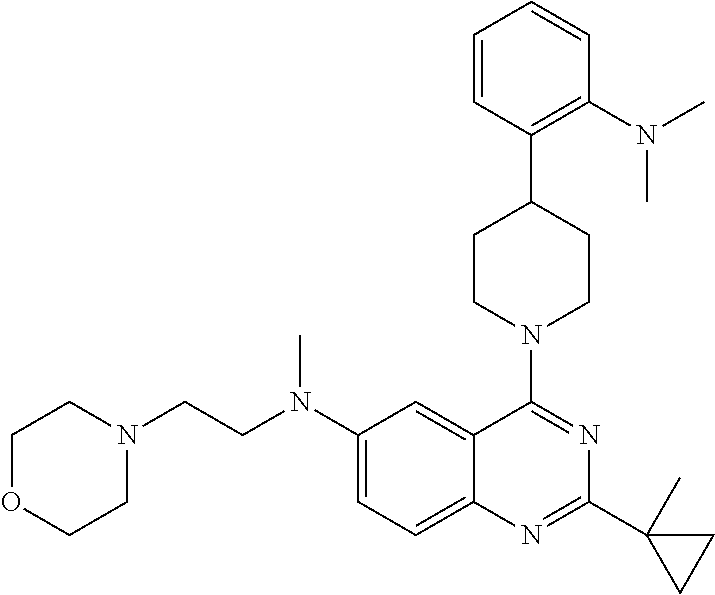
C1(N(CCN2CCOCC2)C)=CC=C2C(=C1)C(N1CCC(C3=C(N(C)C)C=CC=C3)CC1)=NC(C1(C)CC1)=N2
